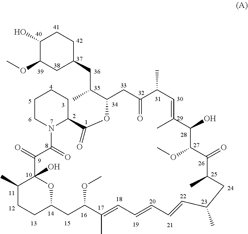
C1(O)C(OC)CC(CC(C2CC(=O)C(C)C=C(C)C(O)C(OC)C(=O)C(C)CC(C)C=CC=CC=C(C)C(OC)CC3CCC(C)C(O)(C(=O)C(=O)N4C(C(=O)O2)CCCC4)O3)C)CC1
